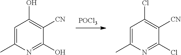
[POCl3].C1=C(C)N=C(Cl)C([CN])=C1Cl.C1=C(C)N=C(O)C([CN])=C1O
